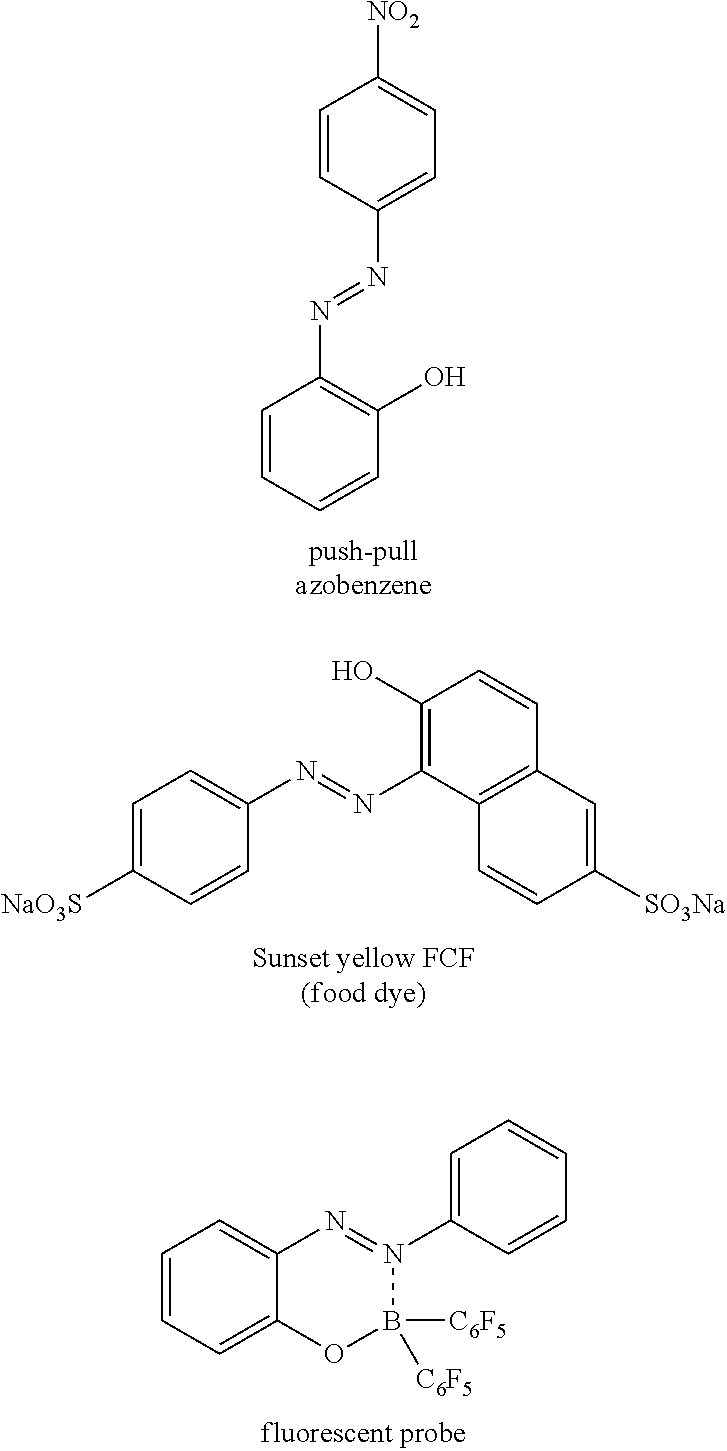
C1=C([NaO3S])C=CC(N=NC2=C(O)C=CC3=C2C=CC([SO3Na])=C3)=C1.C1=CC=C2C(=C1)N=N(C1=CC=CC=C1)B([C6F5])([C6F5])O2.C1=CC(N=NC2=C(O)C=CC=C2)=CC=C1[NO2]
